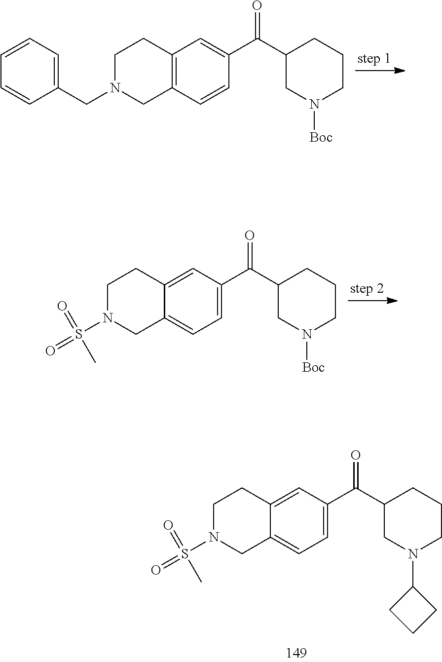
C1(C(C2=CC3=C(C=C2)CN(CC2=CC=CC=C2)CC3)=O)CN([Boc])CCC1.C1(C(C2=CC=C3C(=C2)CCN(S(=O)(=O)C)C3)=O)CN([Boc])CCC1.C1(C(C2=CC=C3C(=C2)CCN(S(=O)(=O)C)C3)=O)CN(C2CCC2)CCC1
